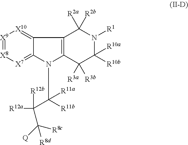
N1(C([R11b])(C([R12a])([R12b])C([Q])([R8c])[R8d])[R11a])C2=[X7][X8]=[X9][X10]=C2C2=C1C([R3a])([R3b])C([R10b])([R10a])N([R1])C2([R2a])[R2b]
